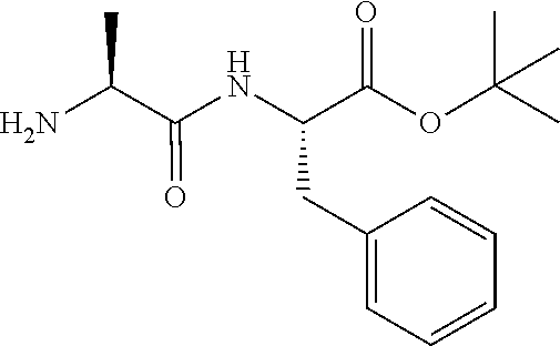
C1(CC(C(=O)OC(C)(C)C)NC(=O)C(N)C)=CC=CC=C1
